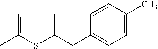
C1=C(C)SC(CC2=CC=C(C)C=C2)=C1
